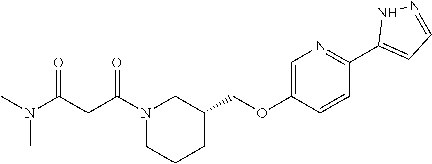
N1(C(CC(N(C)C)=O)=O)CCCC(COC2=CN=C(C3=CC=NN3)C=C2)C1
